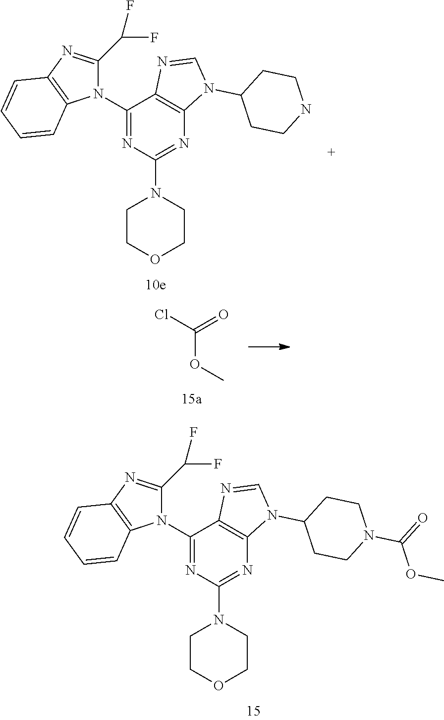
C1(N2C(C(F)F)=NC3=C2C=CC=C3)=NC(N2CCOCC2)=NC2=C1N=CN2C1CCN(C(=O)OC)CC1.C1(N2C(C(F)F)=NC3=C2C=CC=C3)=NC(N2CCOCC2)=NC2=C1N=CN2C1CCNCC1.C(OC)(Cl)=O
